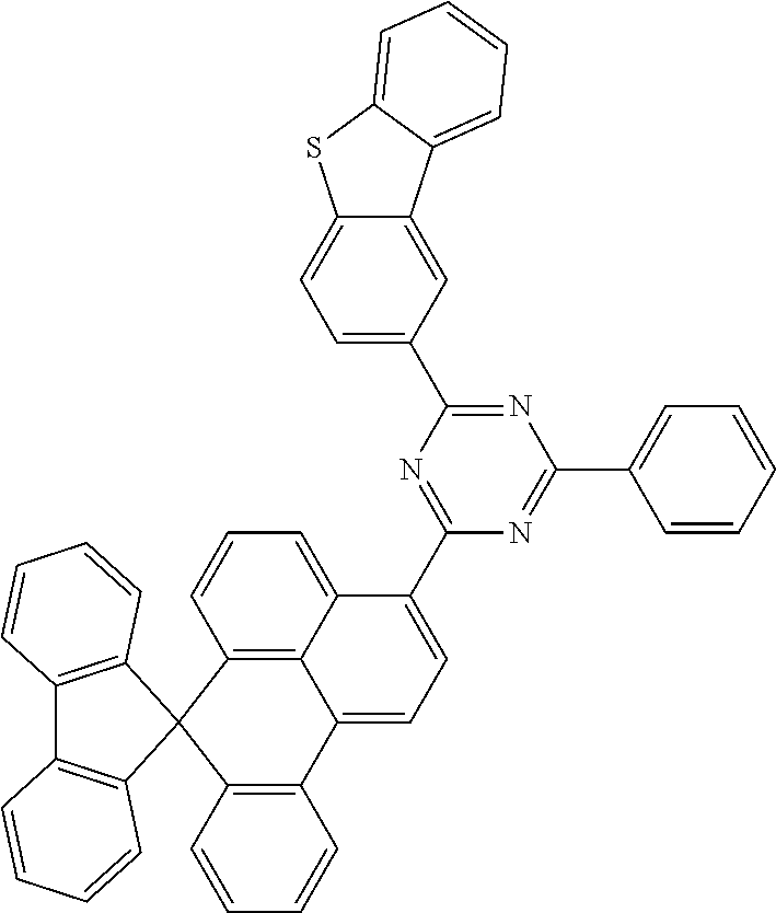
C12=C(C=CC=C1)C1(C3=C2C=CC=C3)C2=C(C3=CC=C(C4=NC(C5=CC=C6C(=C5)C5=CC=CC=C5S6)=NC(C5=CC=CC=C5)=N4)C4=CC=CC1=C34)C=CC=C2
